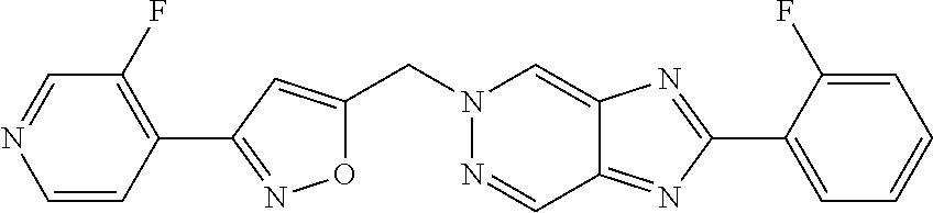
C(N1N=CC2=NC(C3=CC=CC=C3F)=NC2=C1)C1=CC(C2=C(F)C=NC=C2)=NO1
